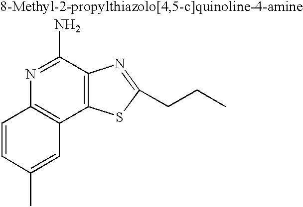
C1=CC(C)=CC2=C1N=C(N)C1=C2SC(CCC)=N1
